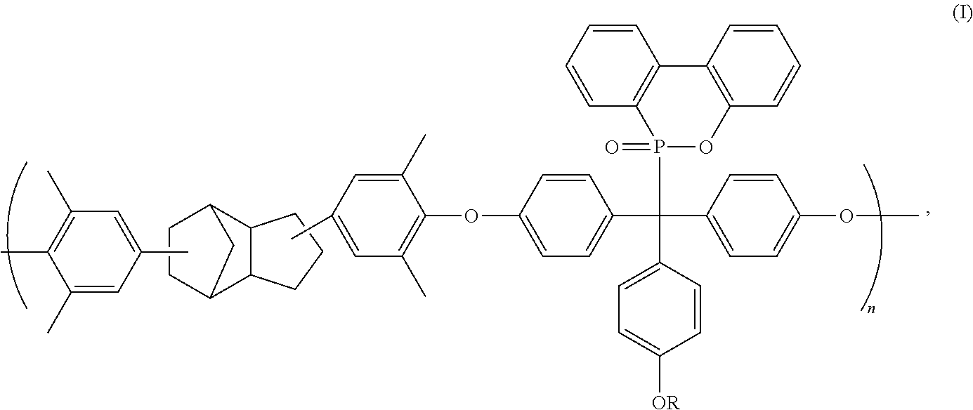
C12C(CCC1)C1CCC2C1.C1=CC=CC2=C1P(=O)(C(C1=CC=C(OC)C=C1)(C1=CC=C(OC3=C(C)C=C(C)C=C3C)C=C1)C1=CC=C([OR])C=C1)OC1=C2C=CC=C1.C1(C)=CC(C)=CC(C)=C1C
